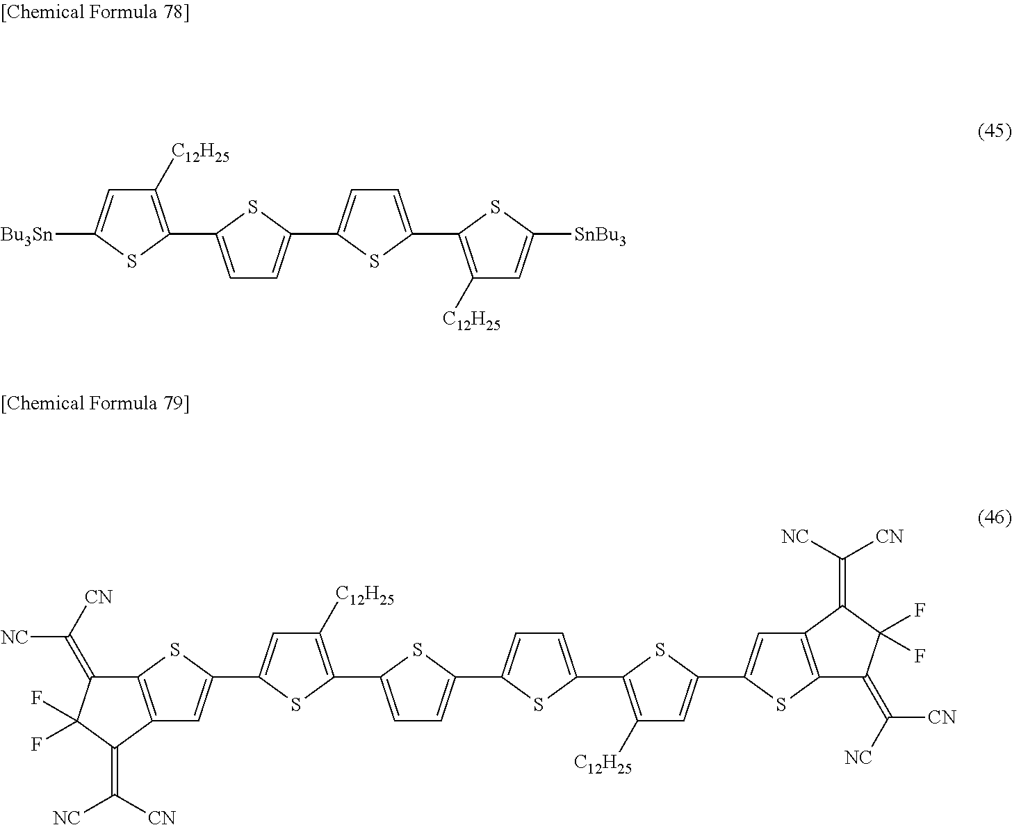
C1=C(C2=C([C12H25])C=C([Bu3Sn])S2)SC(C2=CC=C(C3=C([C12H25])C=C([SnBu3])S3)S2)=C1.C1=C(C2=C([C12H25])C=C(C3=CC4=C(S3)C(=C([CN])[NC])C(F)(F)C4=C([CN])[NC])S2)SC(C2=CC=C(C3=C([C12H25])C=C(C4=CC5=C(S4)C(=C([NC])[CN])C(F)(F)C5=C([NC])[CN])S3)S2)=C1
